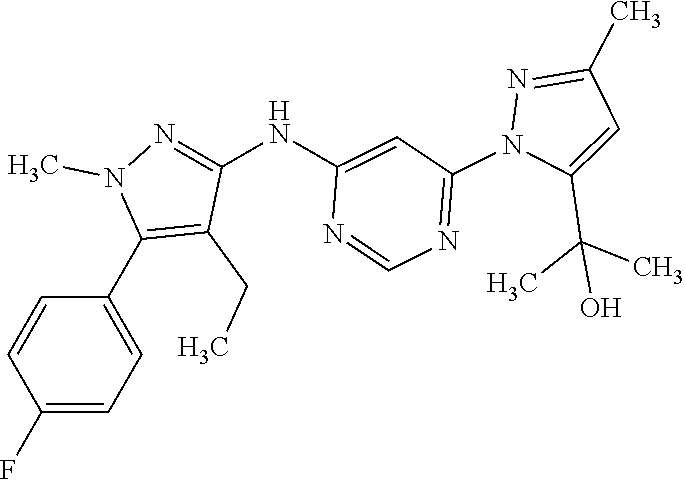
N(C1=NN(C)C(C2=CC=C(F)C=C2)=C1CC)C1=CC(N2C(C(C)(C)O)=CC(C)=N2)=NC=N1
